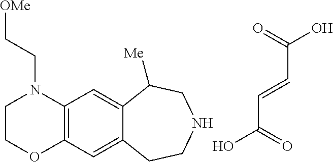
C1COC2=C(N1CC[OMe])C=C1C(=C2)CCNCC1[Me].C(O)(=O)C=CC(O)=O
